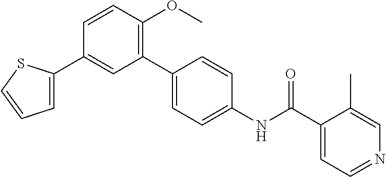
C1(C2=CC=CS2)=CC(C2=CC=C(NC(C3=CC=NC=C3C)=O)C=C2)=C(OC)C=C1
